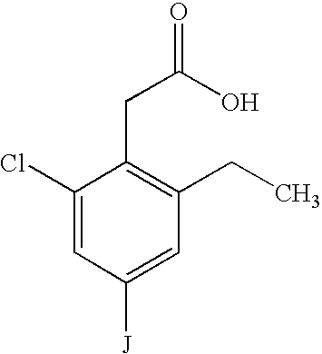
C1(Cl)=CC([J])=CC(CC)=C1CC(=O)O
